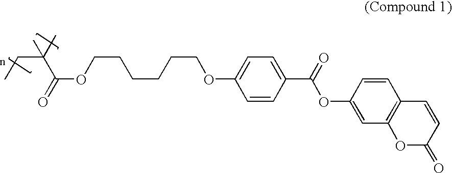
C(C)C(C(=O)OCCCCCCOC1=CC=C(C(=O)OC2=CC3=C(C=C2)C=CC(=O)O3)C=C1)(C)C
